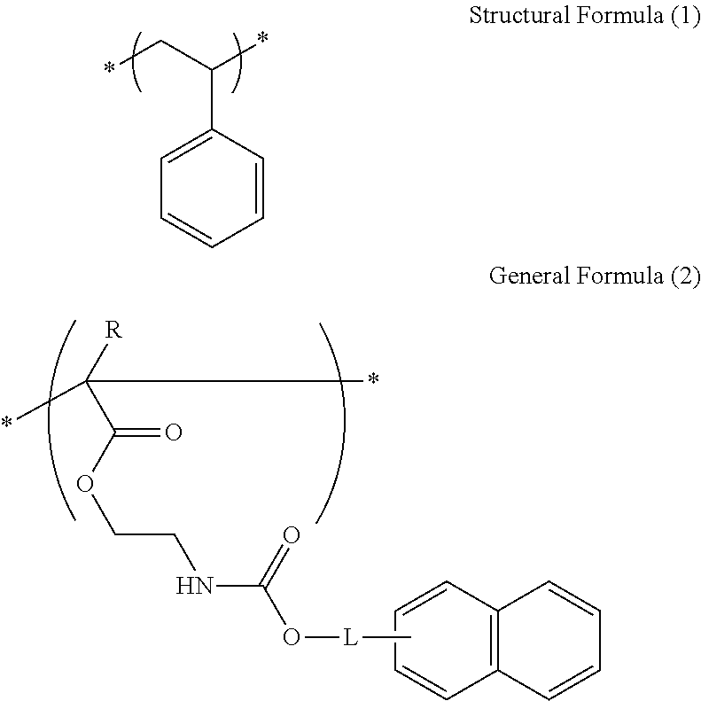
*CC(*)C1=CC=CC=C1.*C([R])(C(OCCNC(O[L]C)=O)=O)*.C1=CC2=C(C=C1)C=CC=C2
